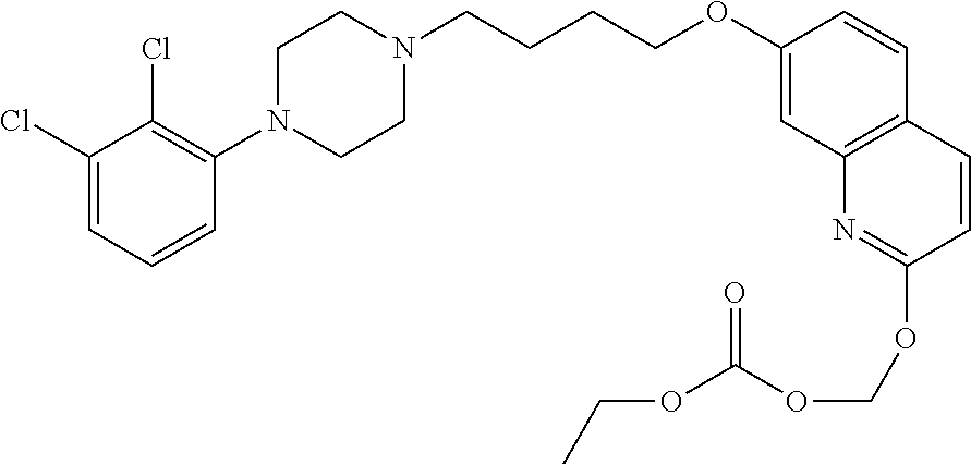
C1(Cl)=CC=CC(N2CCN(CCCCOC3=CC4=C(C=C3)C=CC(OCOC(OCC)=O)=N4)CC2)=C1Cl
